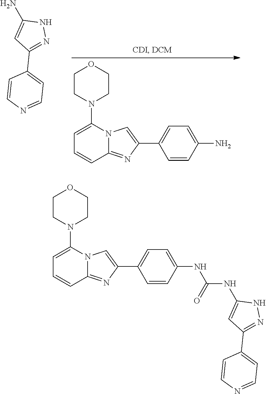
O1CCN(C2=CC=CC3=NC(C4=CC=C(N)C=C4)=CN32)CC1.C1(C2=NNC(N)=C2)=CC=NC=C1.O1CCN(C2=CC=CC3=NC(C4=CC=C(NC(NC5=CC(C6=CC=NC=C6)=NN5)=O)C=C4)=CN32)CC1
